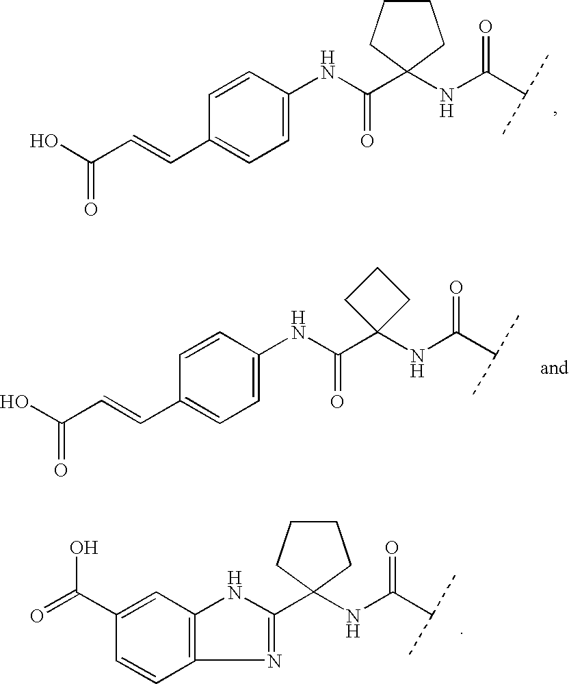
C1CCC(NC(C(C)C)=O)(C(NC2=CC=C(C=CC(O)=O)C=C2)=O)C1.C1(NC(C(C)C)=O)(C(NC2=CC=C(C=CC(O)=O)C=C2)=O)CCC1.C1CCC(NC(C(C)C)=O)(C2=NC3=C(N2)C=C(C(O)=O)C=C3)C1
